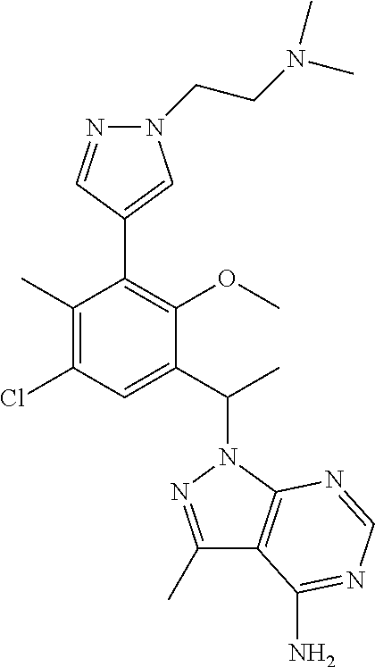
C1(C)=C(Cl)C=C(C(N2N=C(C)C3=C2N=CN=C3N)C)C(OC)=C1C1=CN(CCN(C)C)N=C1
